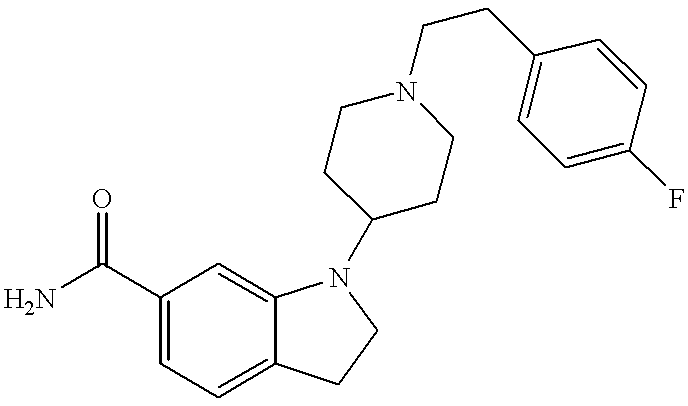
C1(C(N)=O)=CC=C2C(=C1)N(C1CCN(CCC3=CC=C(F)C=C3)CC1)CC2
